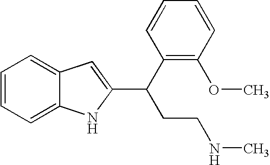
C1=CC=C2C(=C1)C=C(C(C1=C(OC)C=CC=C1)CCNC)N2
